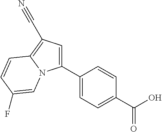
C1(C2=CC=C(C(O)=O)C=C2)=CC(C#N)=C2N1C=C(F)C=C2
